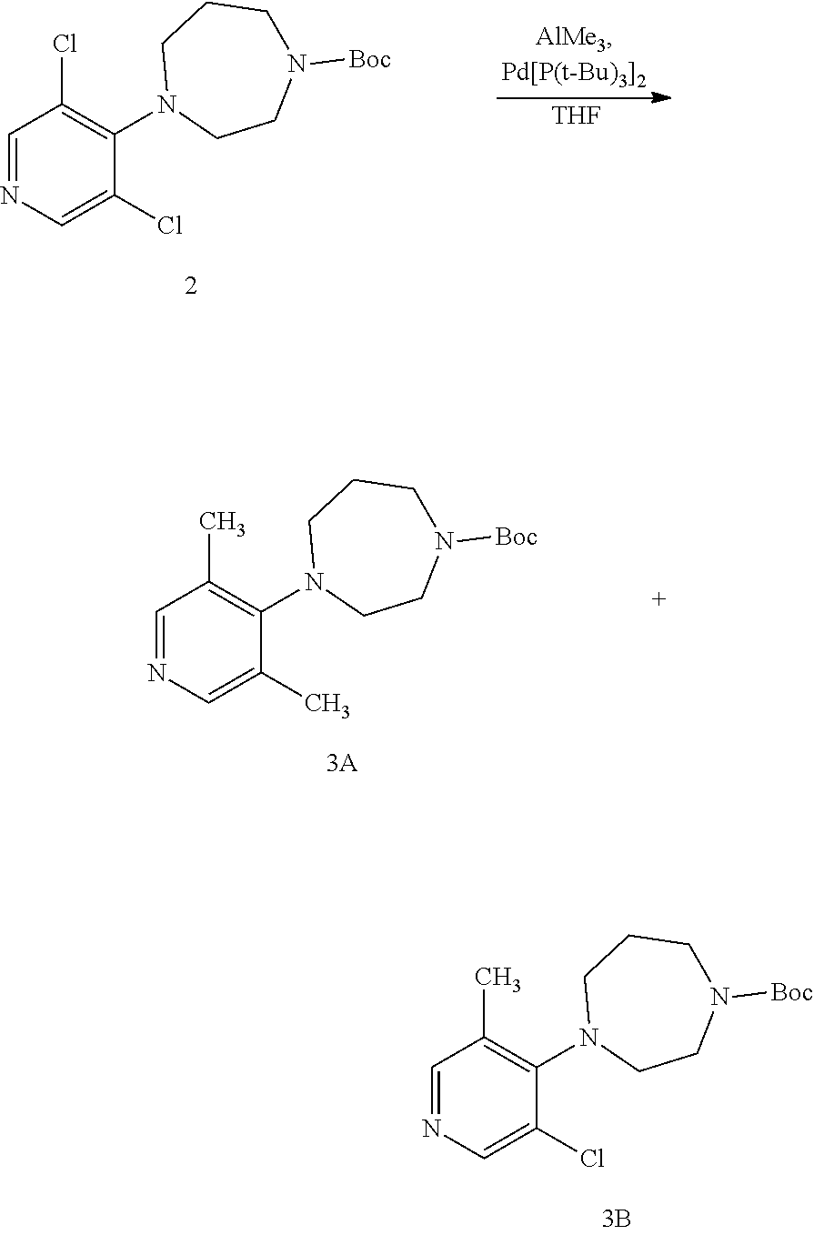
C1=NC=C(Cl)C(N2CCN([Boc])CCC2)=C1Cl.[THF].C1=NC=C(Cl)C(N2CCN([Boc])CCC2)=C1C.C1=NC=C(C)C(N2CCN([Boc])CCC2)=C1C
